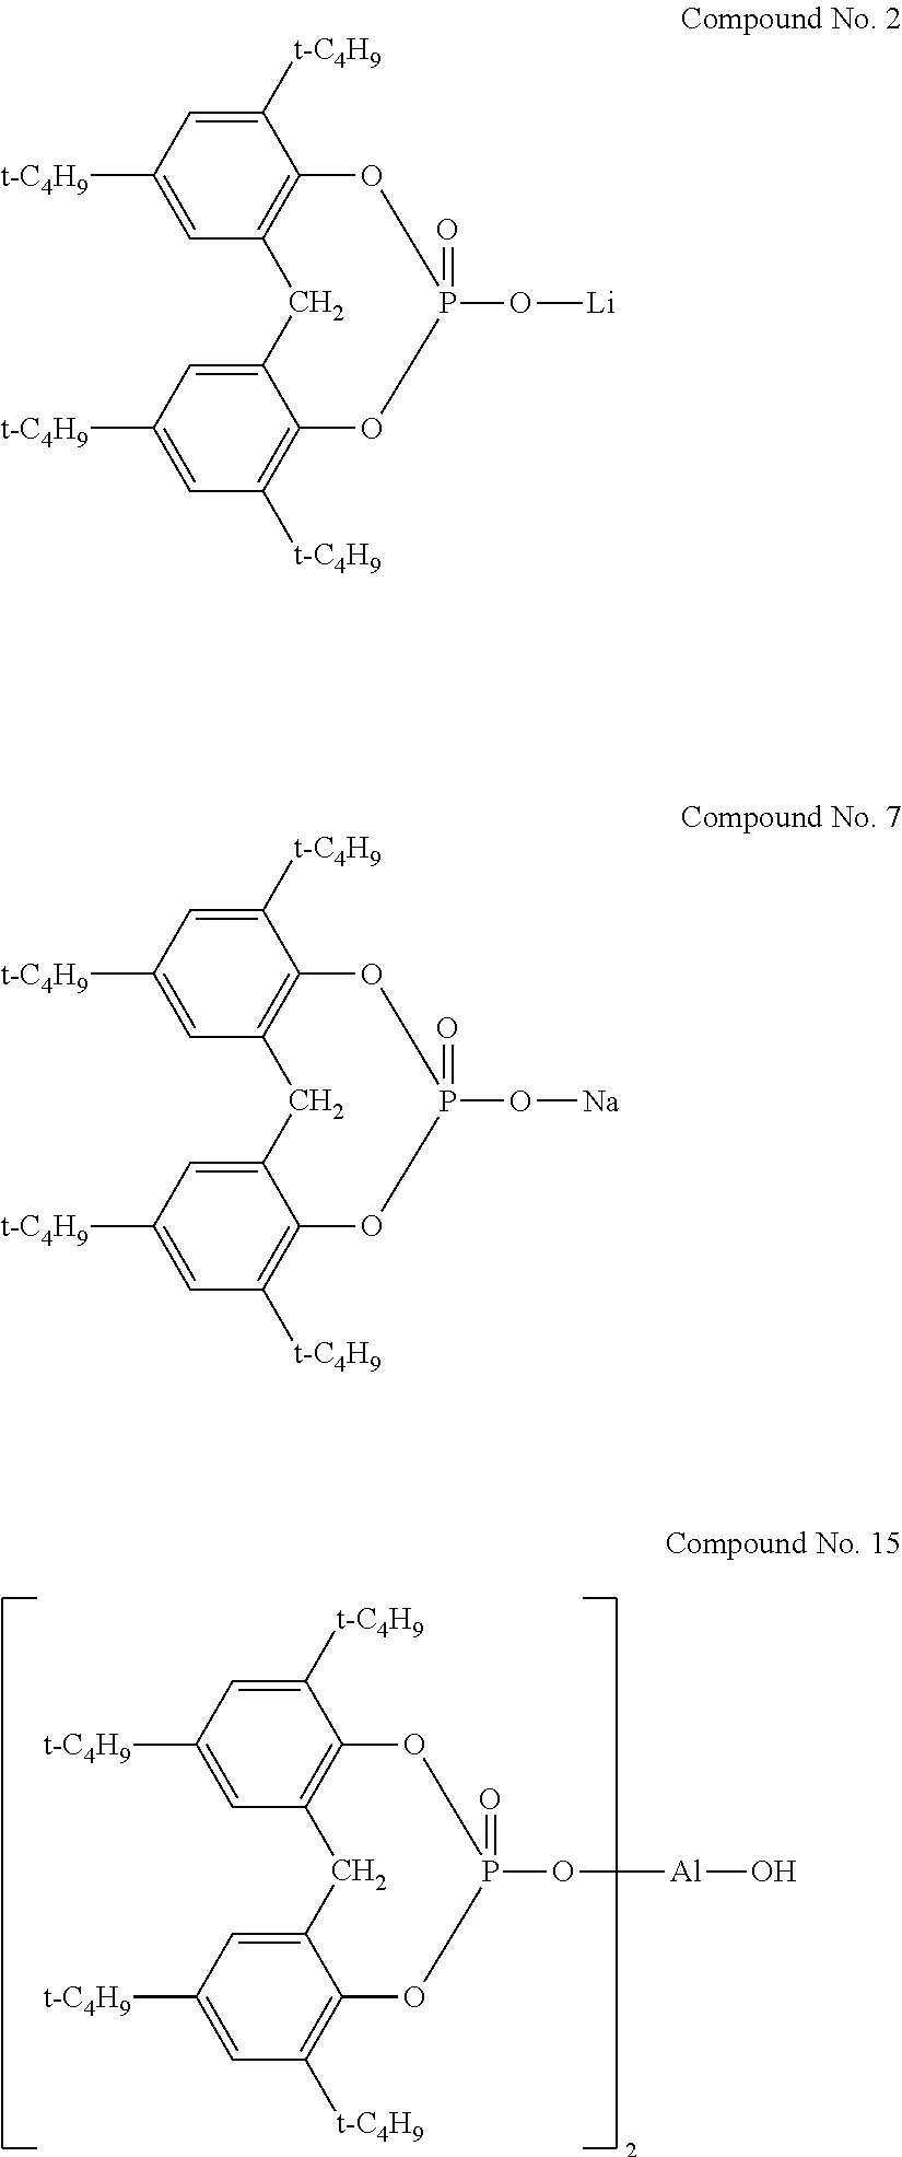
[t-C4H9]C1=CC2=C(C([t-C4H9])=C1)OP(=O)(O[Na])OC1=C([t-C4H9])C=C([t-C4H9])C=C1C2.[t-C4H9]C1=CC2=C(C([t-C4H9])=C1)OP(=O)(O[Li])OC1=C([t-C4H9])C=C([t-C4H9])C=C1C2.[t-C4H9]C1=CC2=C(C([t-C4H9])=C1)OP(=O)(O[Al]O)OC1=C([t-C4H9])C=C([t-C4H9])C=C1C2
